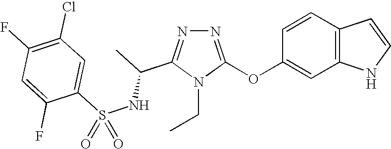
N1=C(OC2=CC3=C(C=C2)C=CN3)N(CC)C(C(C)NS(C2=CC(Cl)=C(F)C=C2F)(=O)=O)=N1
